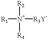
[R1][N+]([R3Y-])([R2])[R4]
